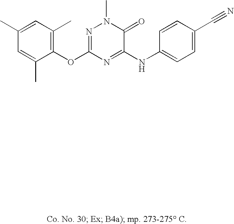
C1(OC2=NN(C)C(=O)C(NC3=CC=C(C#N)C=C3)=N2)=C(C)C=C(C)C=C1C
